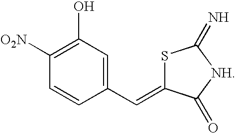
S1C(=CC2=CC(O)=C([O2N])C=C2)C(=O)[NH]C1=N
